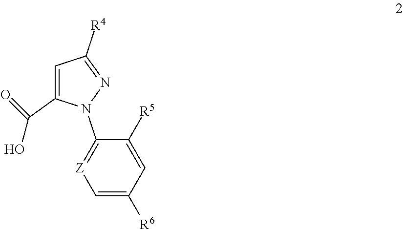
C1=C(C(O)=O)N(C2=[Z]C=C([R6])C=C2[R5])N=C1[R4]
